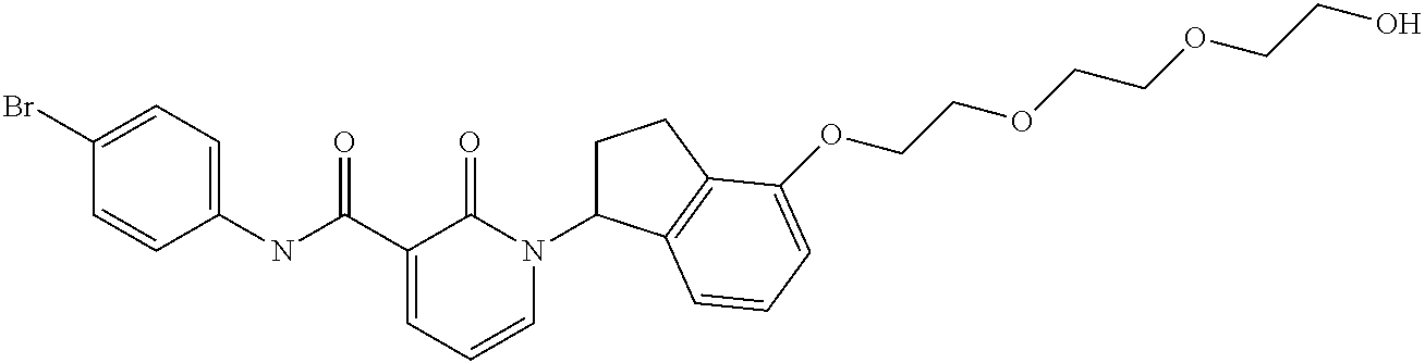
BrC1=CC=C(NC(C2=CC=CN(C3CCC4=C3C=CC=C4OCCOCCOCCO)C2=O)=O)C=C1
